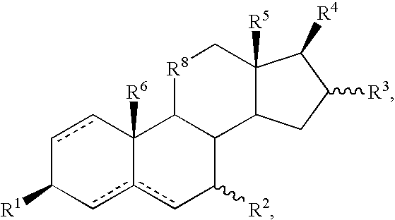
c1cC2([R6])c(cC1[R1])cC([R2])C1C2[R8]CC2([R5])C1CC([R3])C2[R4]
